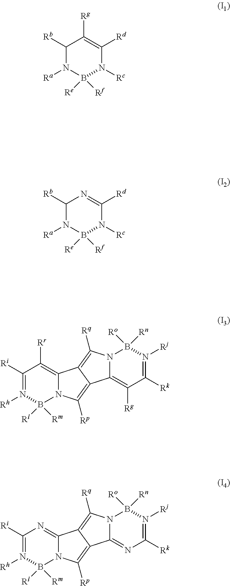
C1([Rb])N([Ra])B([Re])([Rf])N([Rc])C([Rd])=C1[Rg].C1([Rb])N([Ra])B([Re])([Rf])N([Rc])C([Rd])=N1.C1([Ri])=N([Rh])B([Rl])([Rm])N2C(=C1[Rr])C1=C([Rq])N3C(=C([Rg])C([Rk])=N([Rj])B3([Ro])[Rn])C1=C2[Rp].C1([Ri])=N([Rh])B([Rl])([Rm])N2C(=N1)C1=C([Rq])N3C(=NC([Rk])=N([Rj])B3([Ro])[Rn])C1=C2[Rp]
